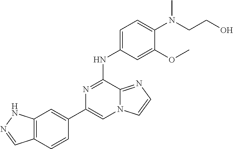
C1(C2=CC3=C(C=C2)C=NN3)=CN2C(=NC=C2)C(NC2=CC=C(N(CCO)C)C(OC)=C2)=N1
